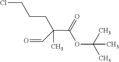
ClCCCC(C(OC(C)(C)C)=O)(C)C=O
